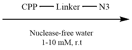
[CPP][Linker][N3]
